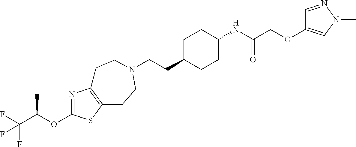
N1=C(OC(C(F)(F)F)C)SC2=C1CCN(CCC1CCC(NC(COC3=CN(C)N=C3)=O)CC1)CC2
